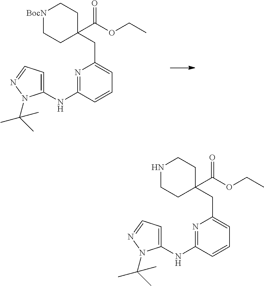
N1=C(NC2=CC=NN2C(C)(C)C)C=CC=C1CC1(C(OCC)=O)CC[BocN]CC1.N1=C(NC2=CC=NN2C(C)(C)C)C=CC=C1CC1(C(OCC)=O)CCNCC1
